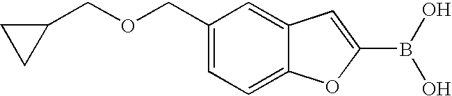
C1(COCC2CC2)=CC=C2C(=C1)C=C(B(O)O)O2
